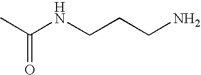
C(NCCCN)(C)=O
